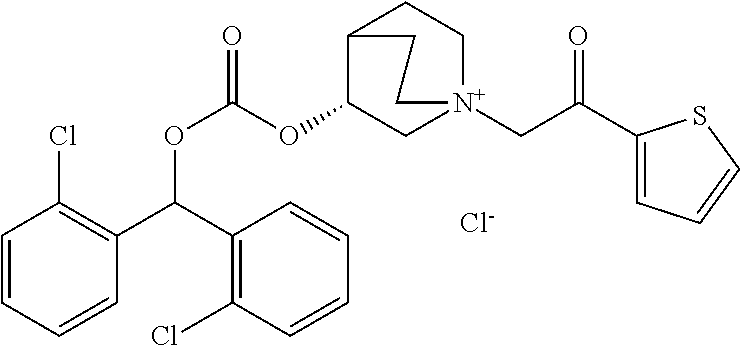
C1=CC=CC(C(C2=C(Cl)C=CC=C2)OC(=O)OC2C[N+]3(CC(C4=CC=CS4)=O)CCC2CC3)=C1Cl.[Cl-]
